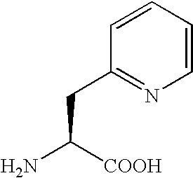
C1=CC(CC(N)[COOH])=NC=C1
